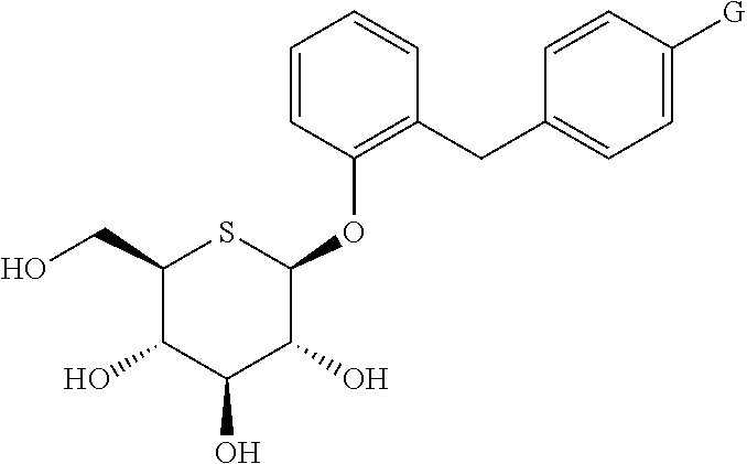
C1(OC2SC(CO)C(O)C(O)C2O)=C(CC2=CC=C([G])C=C2)C=CC=C1
